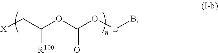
[X]CC(OC(O[L]B)=O)[R100]
